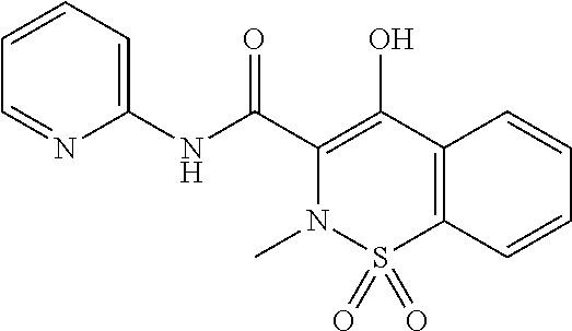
C1=CC=C(NC(=O)C2=C(O)C3=C(S(=O)(=O)N2C)C=CC=C3)N=C1
